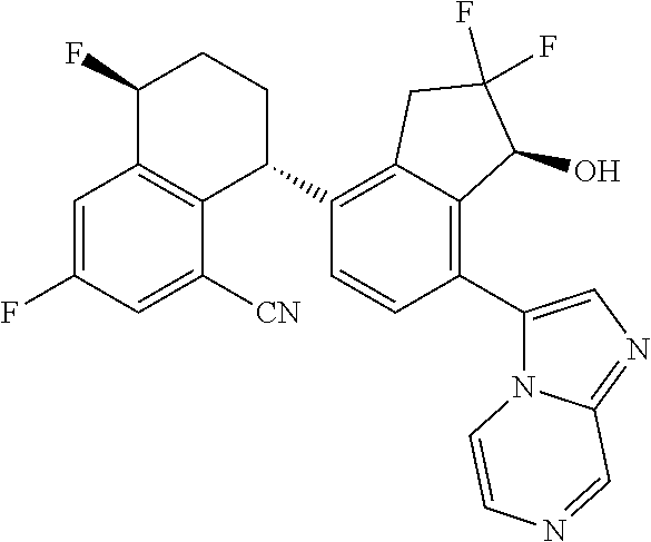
C1=C(F)C=C([CN])C2=C1C(F)CCC2C1=C2C(=C(C3=CN=C4N3C=CN=C4)C=C1)C(O)C(F)(F)C2
